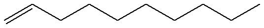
C=CCCCCCCCC
